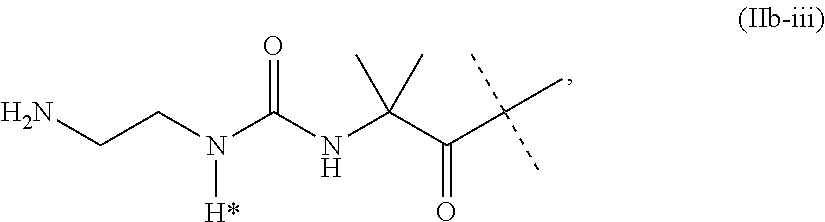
NCCN(C(NC(C(C(C)(C)C)=O)(C)C)=O)[H*]
